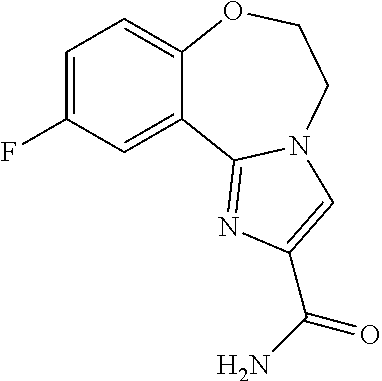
C1=C(F)C=C2C(=C1)OCCN1C2=NC(C(N)=O)=C1
